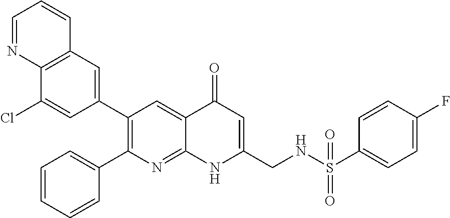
C12=C(C=C(C3=C(C4=CC=CC=C4)N=C4C(=C3)C(=O)C=C(CNS(C3=CC=C(F)C=C3)(=O)=O)N4)C=C1Cl)C=CC=N2
